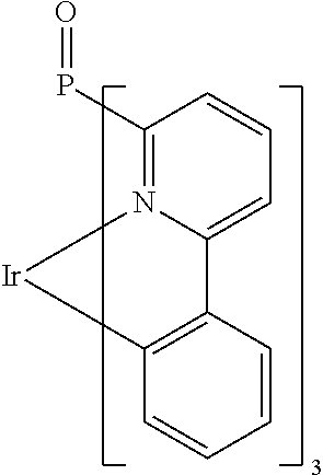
C1=CC(P=O)=N2C(=C1)C1=C([Ir]2)C=CC=C1
